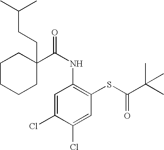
C1C(C(NC2=C(SC(C(C)(C)C)=O)C=C(Cl)C(Cl)=C2)=O)(CCC(C)C)CCCC1
